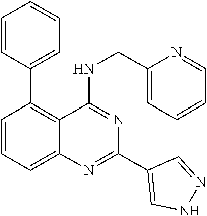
C1(C2=C3C(=CC=C2)N=C(C2=CNN=C2)N=C3NCC2=CC=CC=N2)=CC=CC=C1
